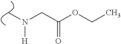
C(C(OCC)=O)N([H])C
